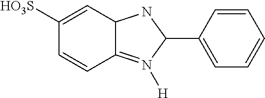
C1(C2NC3C(=N2[H])C=CC([HO3S])=C3)=CC=CC=C1
